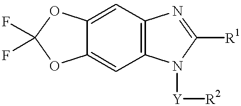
C1=C2C(=CC3=C1N=C([R1])N3[Y][R2])OC(F)(F)O2
